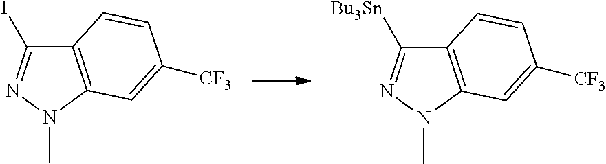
C12=C(N(C)N=C1I)C=C([CF3])C=C2.C12=C(N(C)N=C1[Bu3Sn])C=C([CF3])C=C2
